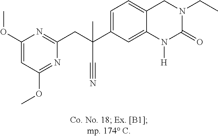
C(C1=CC=C2C(=C1)N([H])C(=O)N(CC)C2)(C#N)(CC1=NC(OC)=CC(OC)=N1)C
